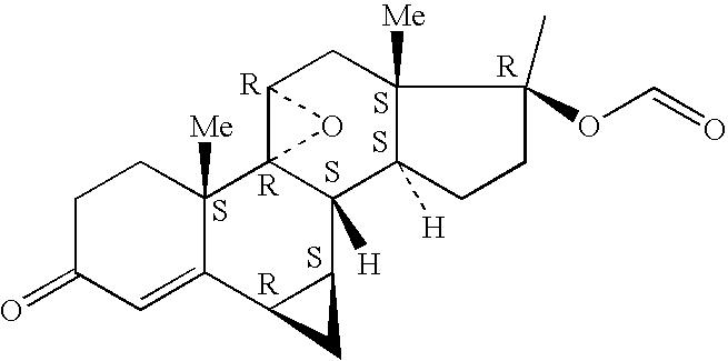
S.C1C(=O)C=C2C([Me])(C1)C13C([H])(C4C2C4)C2([H])C([Me])(CC1O3)C(OC=O)(C)CC2.S.S.S.S
